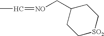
CC=[NO]CC1CC[SO2]CC1
